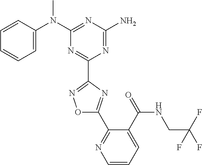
C1=CC(N(C2=NC(N)=NC(C3=NOC(C4=NC=CC=C4C(NCC(F)(F)F)=O)=N3)=N2)C)=CC=C1
